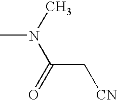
CN(C)C(=O)C[CN]
